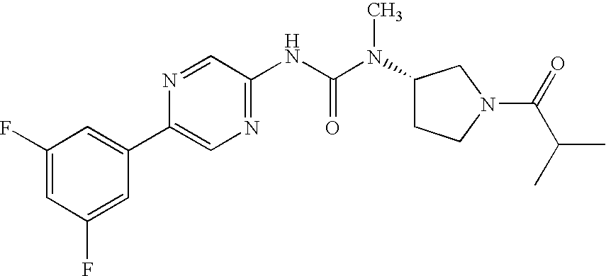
C1(F)=CC(F)=CC(C2=CN=C(NC(N(C)C3CCN(C(=O)C(C)C)C3)=O)C=N2)=C1
